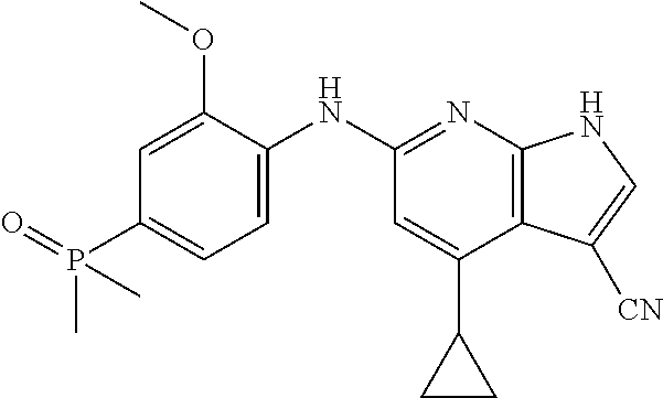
P(C1=CC=C(NC2=NC3=C(C(C4CC4)=C2)C([CN])=CN3)C(OC)=C1)(=O)(C)C
